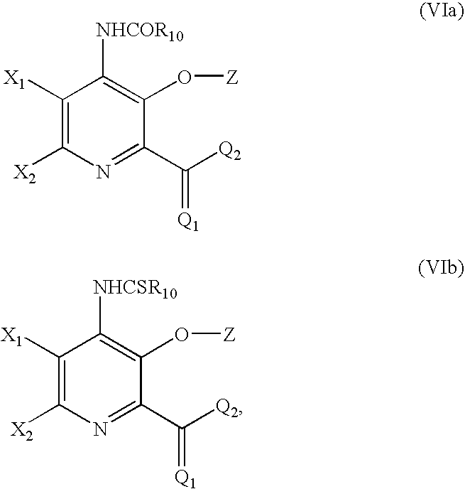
C1([X1])=C([X2])N=C(C(=[Q1])[Q2])C(O[Z])=C1[NHCOR10].C1([X1])=C([X2])N=C(C([Q2])=[Q1])C(O[Z])=C1[NHCSR10]
